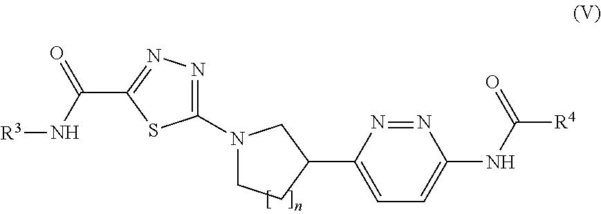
C1(N2CCC(C3=CC=C(NC([R4])=O)N=N3)C2)=NN=C(C(N[R3])=O)S1
